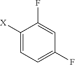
C1([X])=CC=C(F)C=C1F
